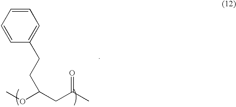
C1=CC(CCC(OC)CC(C)=O)=CC=C1
